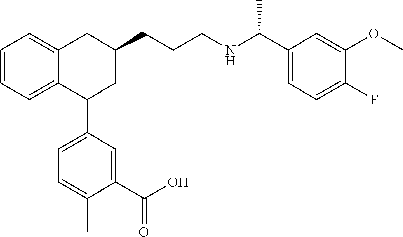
C1=CC=C2C(=C1)CC(CCCNC(C1=CC=C(F)C(OC)=C1)C)CC2C1=CC=C(C)C(C(O)=O)=C1
